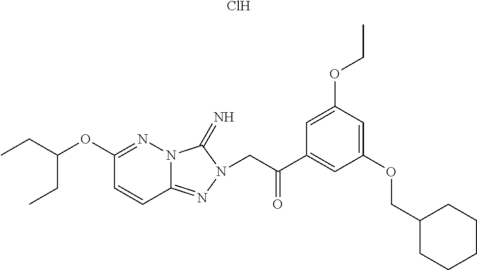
C(C(CC)OC1=NN2C(=NN(CC(C3=CC(OCC4CCCCC4)=CC(OCC)=C3)=O)C2=N)C=C1)C.Cl
